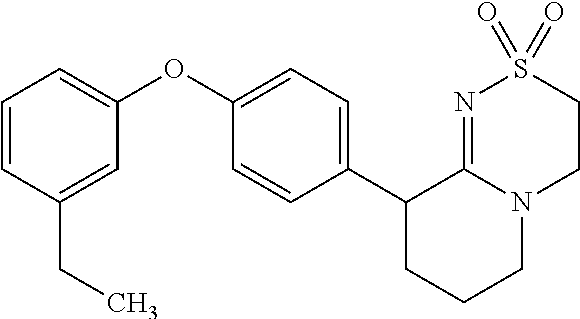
C1(C2CCCN3C2=NS(=O)(=O)CC3)=CC=C(OC2=CC=CC(CC)=C2)C=C1
